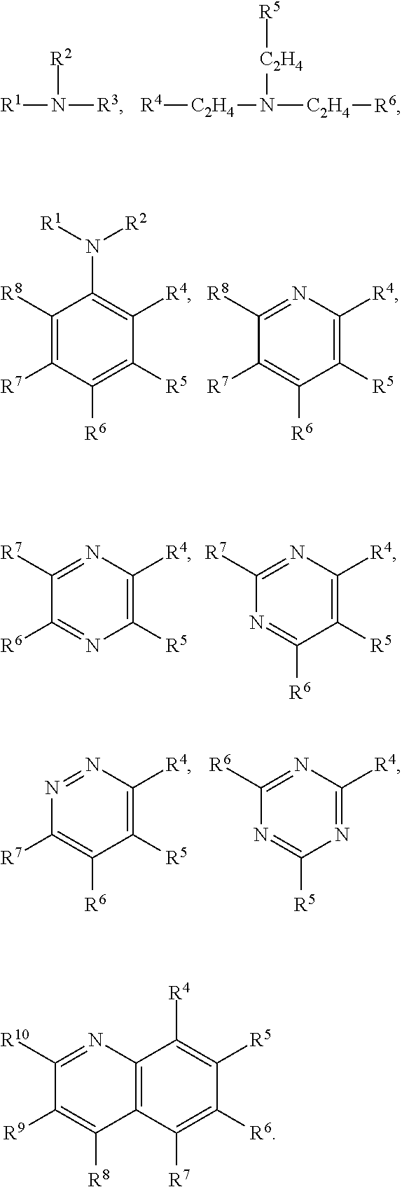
[R1]N([R2])[R3].[R4][C2H4]N([C2H4][R5])[C2H4][R6].C1([R8])=C([R7])C([R6])=C([R5])C([R4])=C1N([R1])[R2].C1([R8])=NC([R4])=C([R5])C([R6])=C1[R7].C1([R7])=NC([R4])=C([R5])N=C1[R6].C1([R7])=NC([R4])=C([R5])C([R6])=N1.N1=NC([R4])=C([R5])C([R6])=C1[R7].C1([R6])=NC([R4])=NC([R5])=N1.C1([R10])=NC2=C(C([R8])=C1[R9])C([R7])=C([R6])C([R5])=C2[R4]
